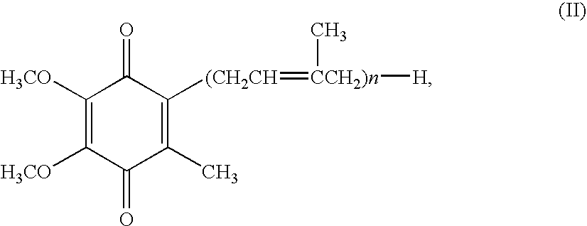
C1([H3CO])=C([H3CO])C(=O)C(C)=C([(CH2CH]=[CCH2)n]([H])C)C1=O
